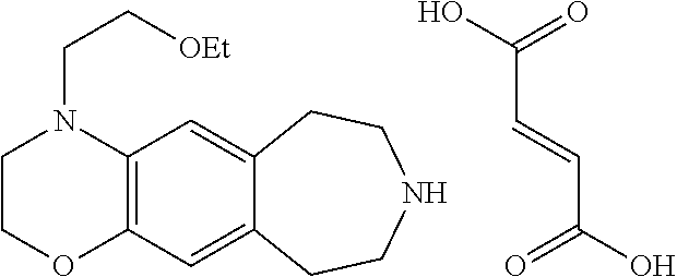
C1COC2=C(N1CC[OEt])C=C1C(=C2)CCNCC1.C(C=CC(=O)O)(=O)O
